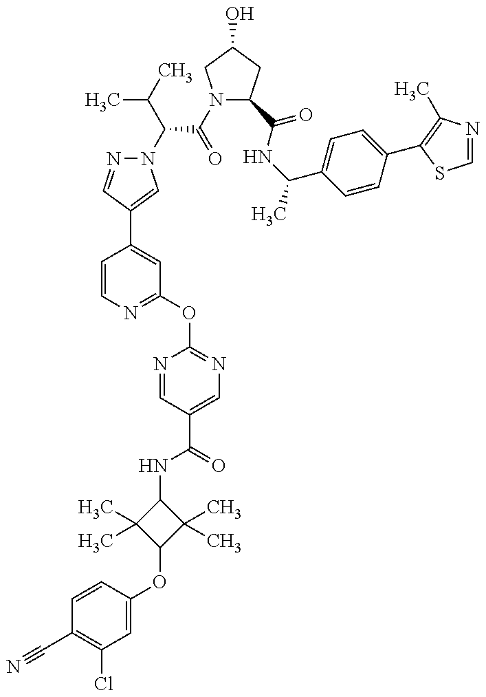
C1=CC(OC2C(C)(C)C(NC(=O)C3=CN=C(OC4=NC=CC(C5=CN(C(C(C)C)C(N6C(C(=O)NC(C)C7=CC=C(C8=C(C)N=CS8)C=C7)CC(O)C6)=O)N=C5)=C4)N=C3)C2(C)C)=CC(Cl)=C1C#N
